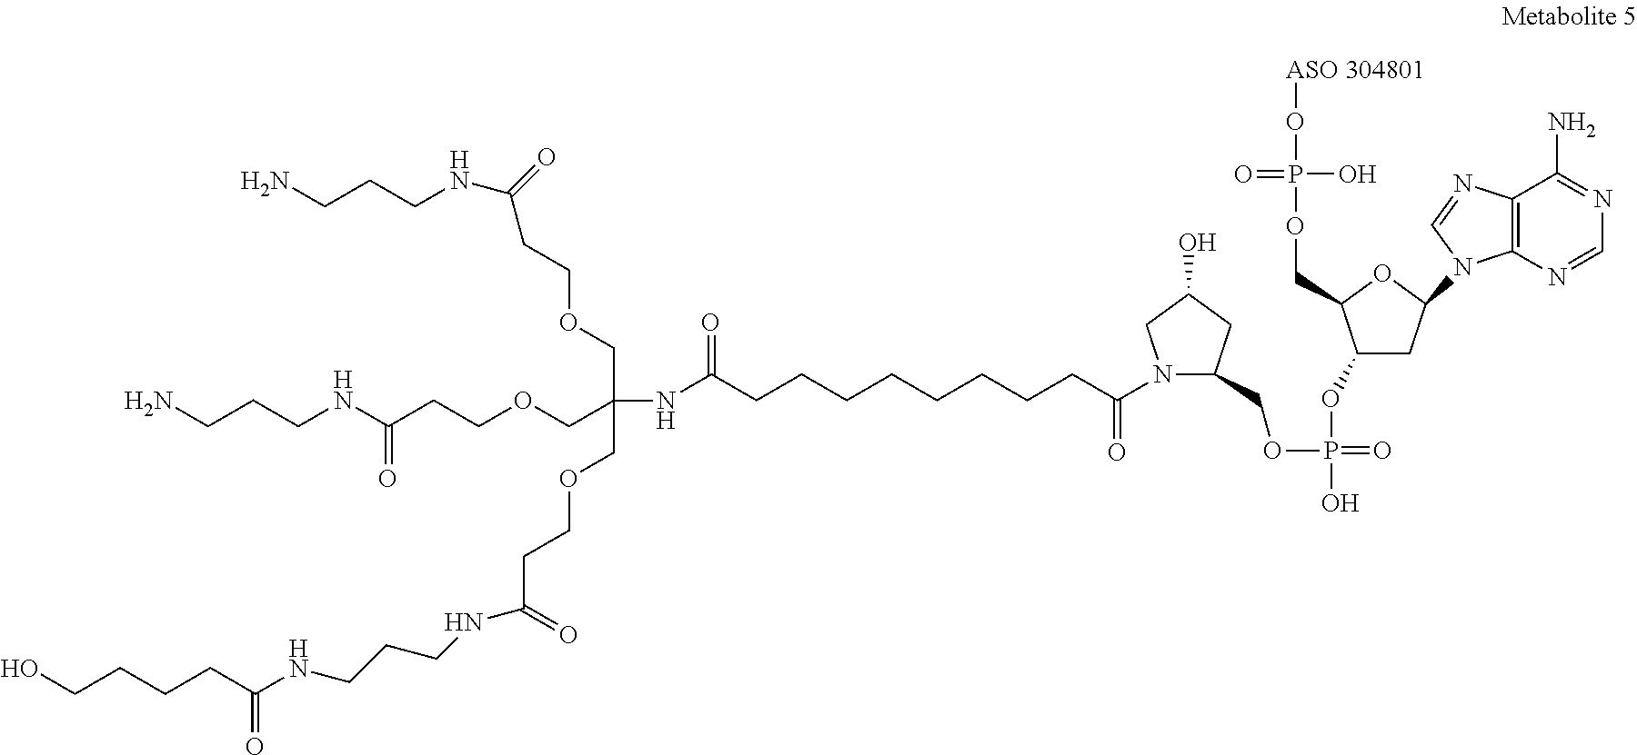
NCCCNC(=O)CCOCC(COCCC(=O)NCCCNC(CCCCO)=O)(COCCC(NCCCN)=O)NC(CCCCCCCCC(N1C(COP(OC2CC(N3C4=C(C(N)=NC=N4)N=C3)OC2COP(O[ASO 304801])(O)=O)(=O)O)CC(O)C1)=O)=O
